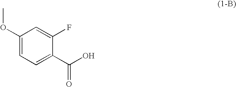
C1(OC)=CC=C(C(=O)O)C(F)=C1
